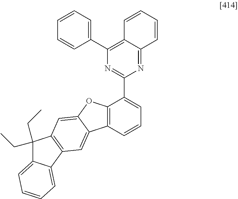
C12=C(C=CC=C1C1=NC(C3=CC=CC=C3)=C3C(=N1)C=CC=C3)C1=CC3=C(C=C1O2)C(CC)(CC)C1=CC=CC=C31
